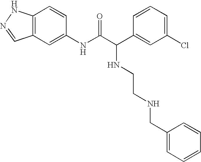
C12=C(C=C(NC(C(C3=CC(Cl)=CC=C3)NCCNCC3=CC=CC=C3)=O)C=C1)C=NN2
